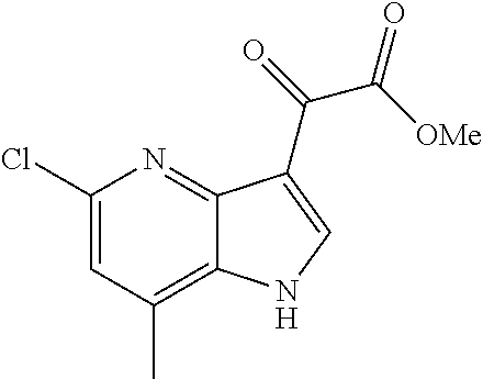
C1(Cl)=CC(C)=C2C(=N1)C(C(=O)C([OMe])=O)=CN2
